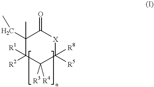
C1([R1])([R2])C([R3])([R4])C([R8])([R5])[X]C(=O)C1(CC)C
